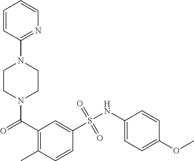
N1(C(C2=C(C)C=CC(S(NC3=CC=C(OC)C=C3)(=O)=O)=C2)=O)CCN(C2=NC=CC=C2)CC1
